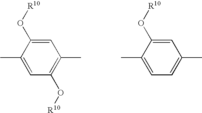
C1=C(O[R10])C(C)=CC(O[R10])=C1C.C1=C(O[R10])C(C)=CC=C1C
